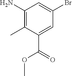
C1=C(Br)C=C(C(=O)OC)C(C)=C1N
